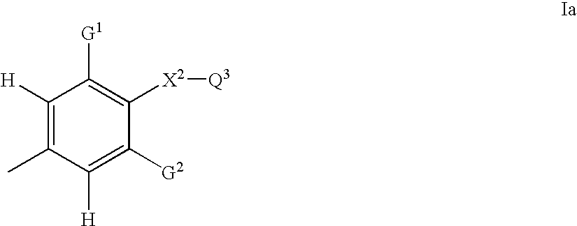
C1([H])=C(C)C([H])=C([G2])C([X2][Q3])=C1[G1]
